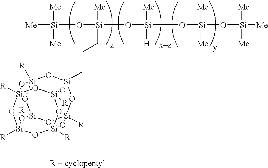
[R][Si]12O[Si]3(CCC[Si]([Me])(O[Si]([Me])([Me])[Me])O[Si](O[Si](O[Si]([Me])([Me])[Me])([Me])[Me])([Me])[H])O[Si]4([R])O[Si]([R])(O1)O[Si]1([R])O[Si]([R])(O[Si]([R])(O[Si]([R])(O1)O2)O3)O4
